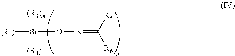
[(R7)][Si]([(R3)m])([(R4)z])ON=C([R6])[R5]
